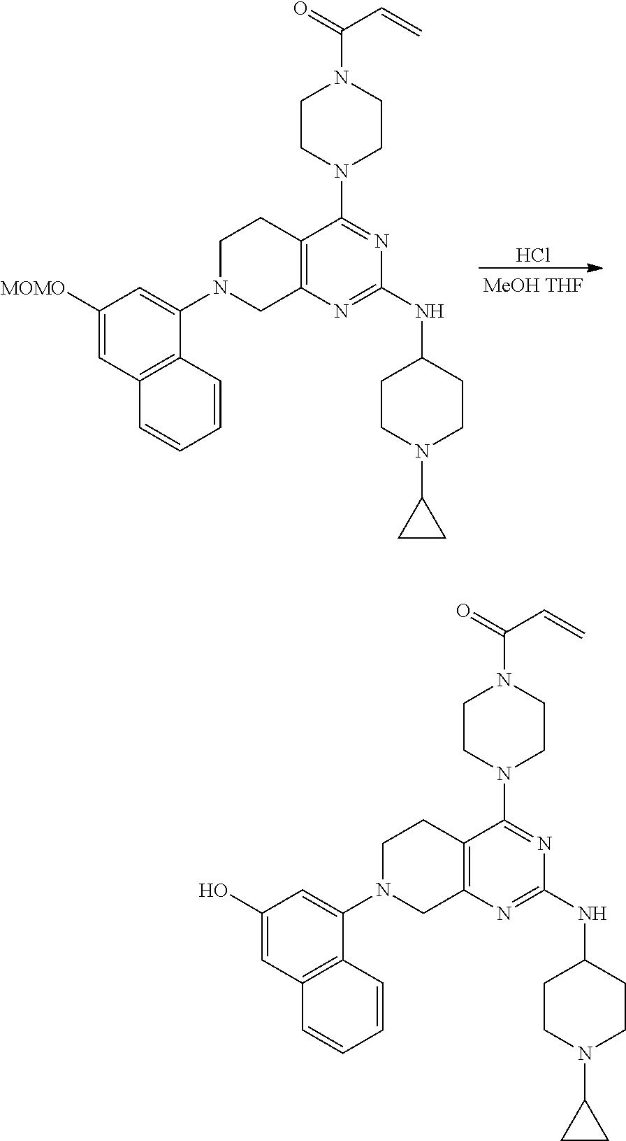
C1N(C2=CC(O)=CC3=C2C=CC=C3)CC2=C(C1)C(N1CCN(C(C=C)=O)CC1)=NC(NC1CCN(C3CC3)CC1)=N2.C1N(C2=CC([MOMO])=CC3=C2C=CC=C3)CC2=C(C1)C(N1CCN(C(C=C)=O)CC1)=NC(NC1CCN(C3CC3)CC1)=N2.Cl
